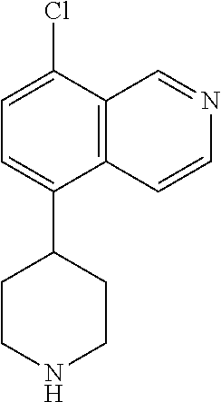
C1=C(C2CCNCC2)C2=C(C=NC=C2)C(Cl)=C1
